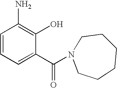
C1=CC=C(C(=O)N2CCCCCC2)C(O)=C1N
